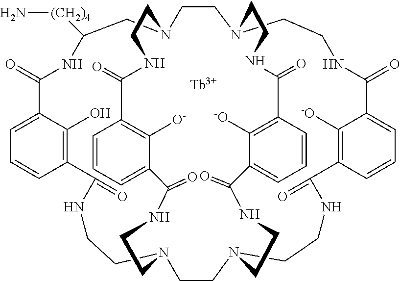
N[(CH2)4]C1NC(=O)C2=CC=CC(=C2O)C(=O)NCCN2CCN3CCNC(=O)C4=C([-O])C(=CC=C4)C(=O)NCCN(CCN(C1)CCNC(=O)C1=C([O-])C(=CC=C1)C(=O)NCC2)CCNC(=O)C1=C([-O])C(=CC=C1)C(=O)NCC3.[Tb]
